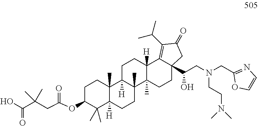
OC(C(CC(OC1C(C)(C)C2([H])C(C)(CC1)C1([H])C(C)(CC2)C2(C)C([H])(CC1)C1=C(C(C)C)C(=O)CC1(C(CN(CC1=NC=CO1)CCN(C)C)O)CC2)=O)(C)C)=O
